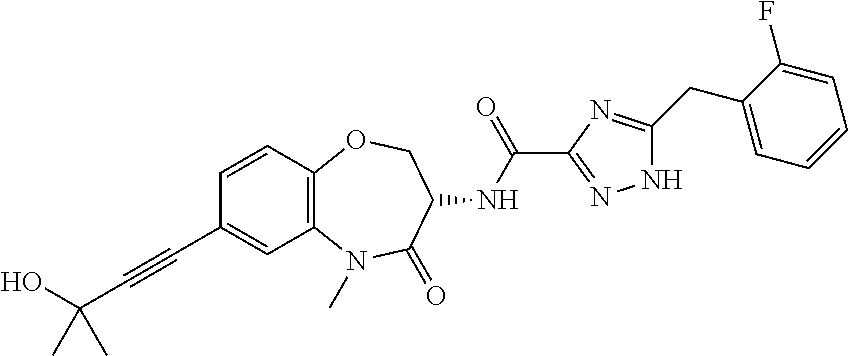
OC(C#CC1=CC2=C(C=C1)OCC(NC(C1=NNC(CC3=CC=CC=C3F)=N1)=O)C(=O)N2C)(C)C
